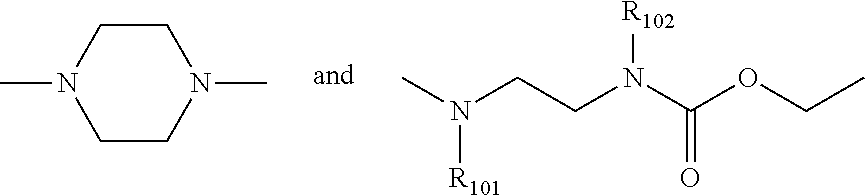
N1(C)CCN(C)CC1.CN(CCN(C(OCC)=O)[R102])[R101]
